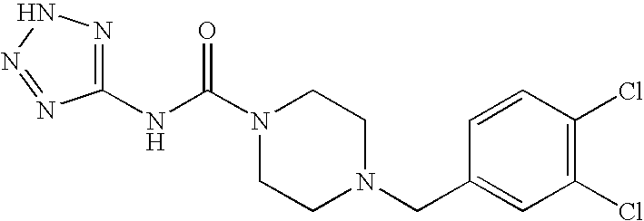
N(C(N1CCN(CC2=CC(Cl)=C(Cl)C=C2)CC1)=O)C1=NNN=N1
